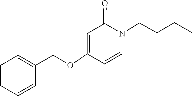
C1=C(OCC2=CC=CC=C2)C=CN(CCCC)C1=O
